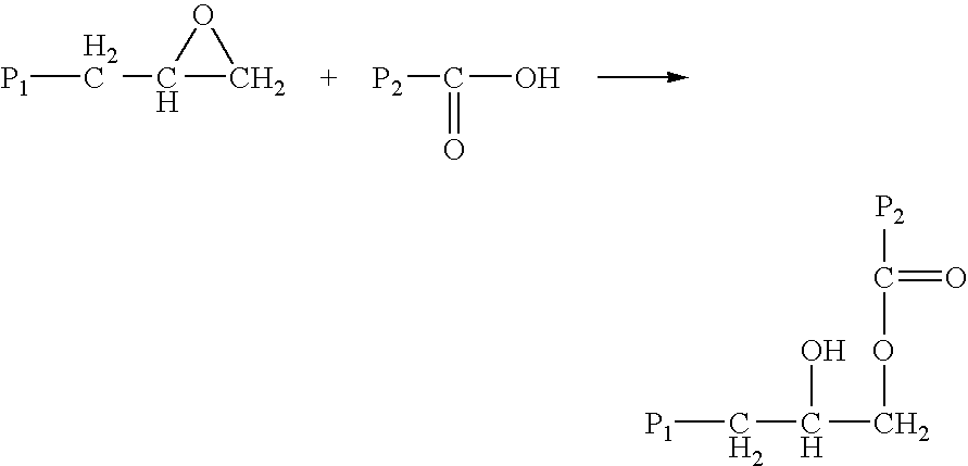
[P1]CC1CO1.[P2]C(O)=O.[P1]CC(COC(=O)[P2])O
